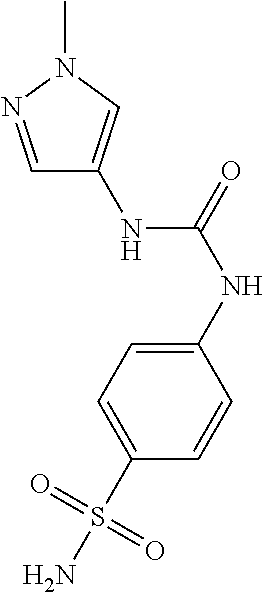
C1=NN(C)C=C1NC(NC1=CC=C(S(N)(=O)=O)C=C1)=O
